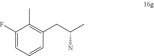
C1(F)=CC=CC(CC(C)N)=C1C
